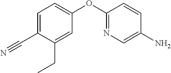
C1(OC2=NC=C(N)C=C2)=CC=C(C#N)C(CC)=C1
